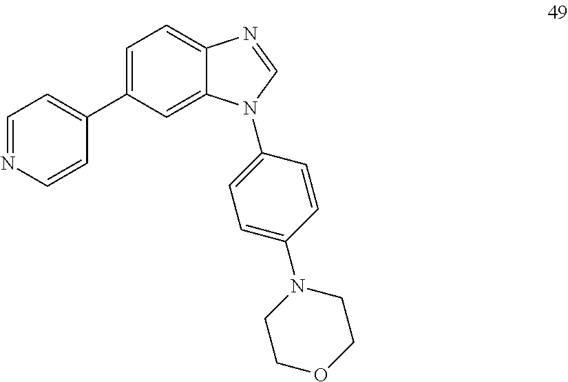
C1=C(C2=CC=NC=C2)C=C2C(=C1)N=CN2C1=CC=C(N2CCOCC2)C=C1
